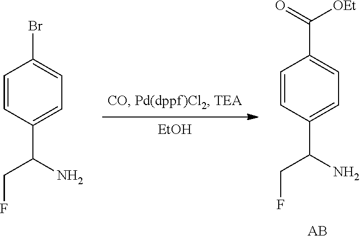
[EtOH].C1=CC(C(N)CF)=CC=C1Br.[AB].C1=CC(C(N)CF)=CC=C1C(=O)[OEt]
